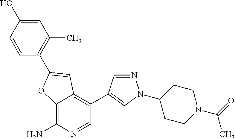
C12=C(N)N=CC(C3=CN(C4CCN(C(=O)C)CC4)N=C3)=C1C=C(C1=C(C)C=C(O)C=C1)O2
